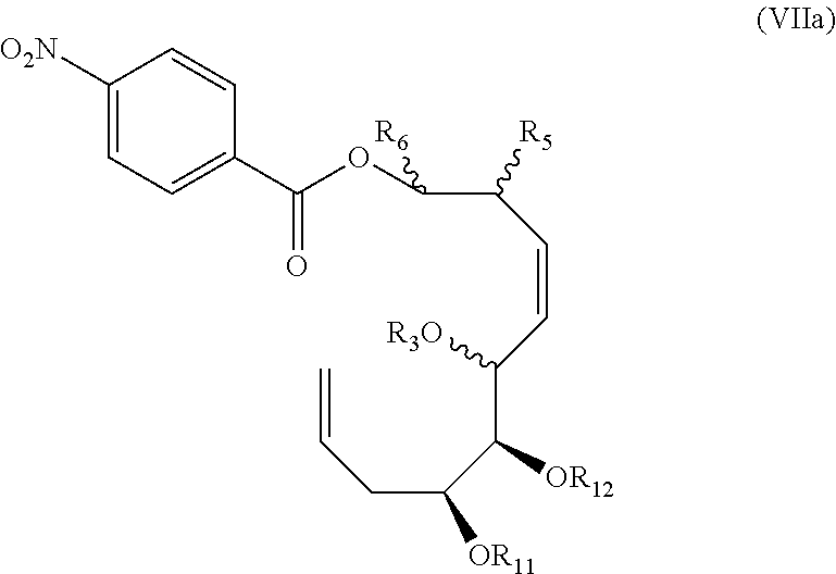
C1([O2N])=CC=C(C(OC(C(C=CC(C(C(CC=C)[OR11])[OR12])[R3O])[R5])[R6])=O)C=C1
